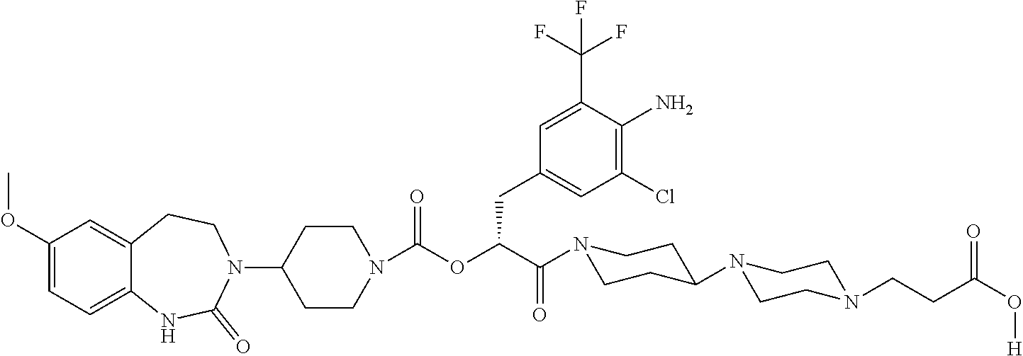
C1(OC)=CC=C2C(=C1)CCN(C1CCN(C(OC(CC3=CC(Cl)=C(N)C(C(F)(F)F)=C3)C(=O)N3CCC(N4CCN(CCC(O[H])=O)CC4)CC3)=O)CC1)C(=O)N2
